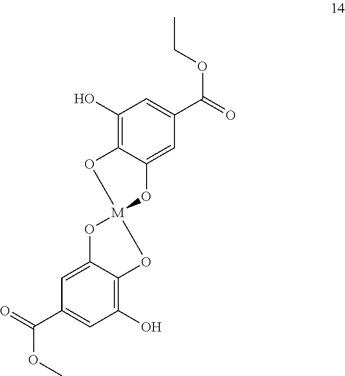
C1(O)=C2C(=CC(C(=O)OC)=C1)O[M]1(O2)OC2=C(O)C=C(C(=O)OCC)C=C2O1
